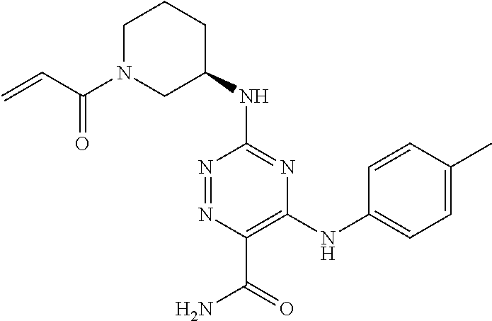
C1(NC2CCCN(C(C=C)=O)C2)=NC(NC2=CC=C(C)C=C2)=C(C(=O)N)N=N1
